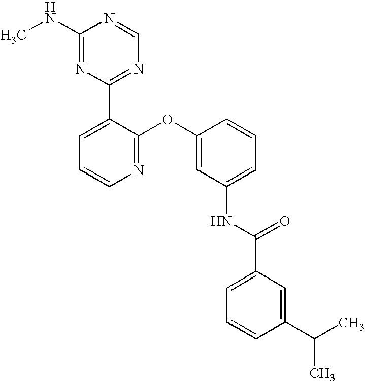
C1(NC)=NC(C2=CC=CN=C2OC2=CC(NC(C3=CC=CC(C(C)C)=C3)=O)=CC=C2)=NC=N1
